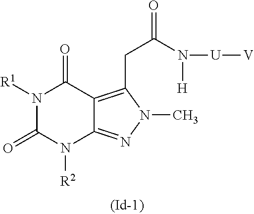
N1([R1])C(=O)N([R2])C2=NN(C)C(CC(=O)N([U][V])[H])=C2C1=O
